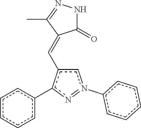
c1cc(-c2c(C=C3C(=O)NN=C3C)cn(-c3ccccc3)=n2)ccc1
